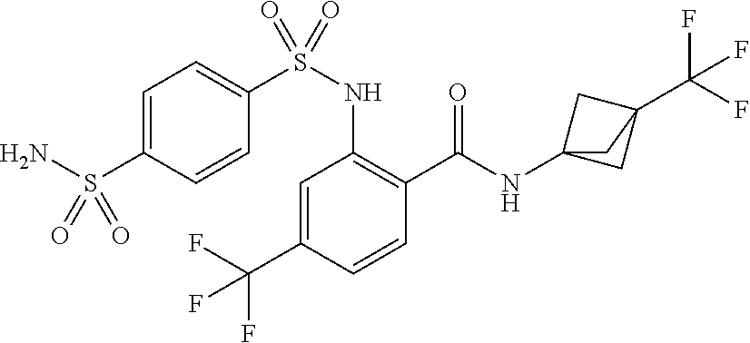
C1=C(C(F)(F)F)C=CC(C(=O)NC23CC(C(F)(F)F)(C2)C3)=C1NS(C1=CC=C(S(N)(=O)=O)C=C1)(=O)=O
